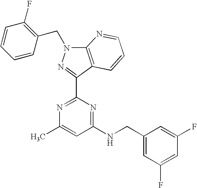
N1=C(C2=NN(CC3=C(F)C=CC=C3)C3=C2C=CC=N3)N=C(NCC2=CC(F)=CC(F)=C2)C=C1C
